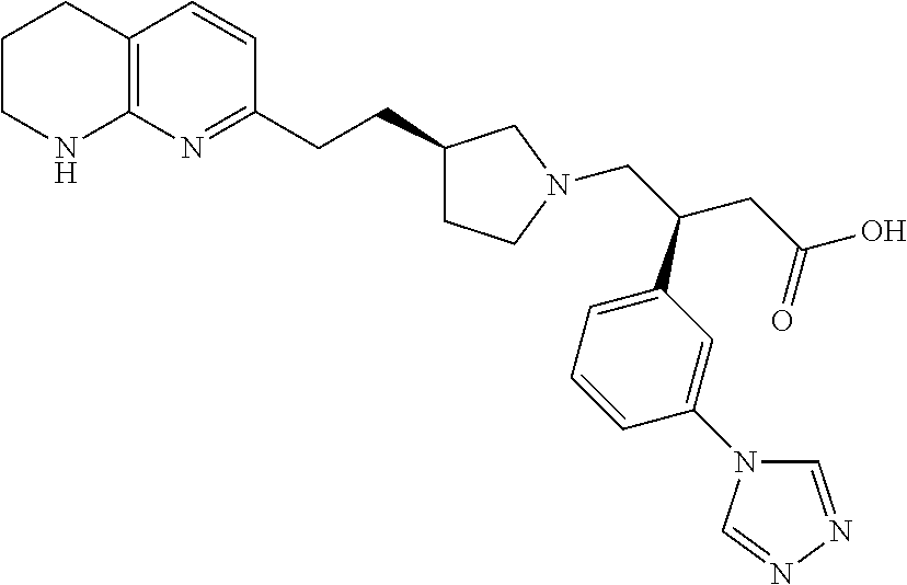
C12=C(N=C(CCC3CCN(CC(CC(O)=O)C4=CC=CC(N5C=NN=C5)=C4)C3)C=C1)NCCC2
